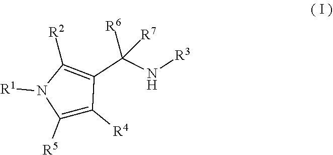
C1([R5])=C([R4])C(C(N[R3])([R7])[R6])=C([R2])N1[R1]
